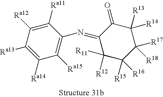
C1([Ra15])=C(N=C2C([R12])([R11])C([R15])([R16])C([R17])([R18])C([R13])([R14])C2=O)C([Ra11])=C([Ra12])C([Ra13])=C1[Ra14]
